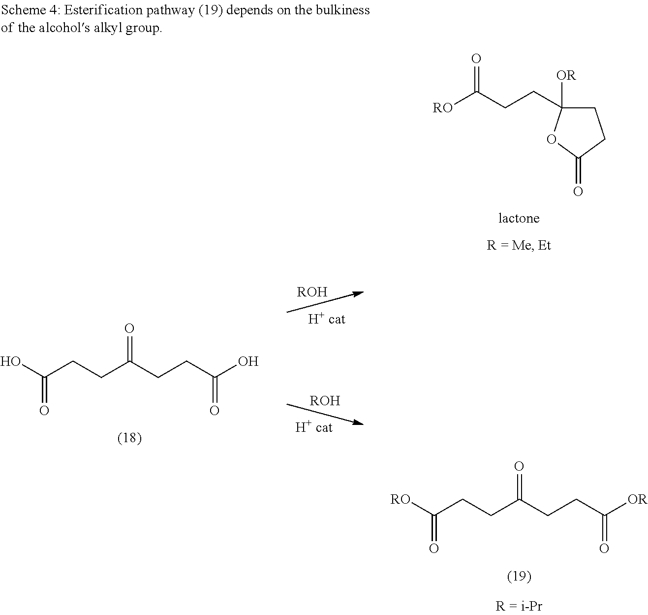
[RO]C(CCC(CCC([OR])=O)=O)=O.[RO]C(CCC1([OR])CCC(=O)O1)=O.OC(CCC(CCC(O)=O)=O)=O.[ROH].[ROH]
